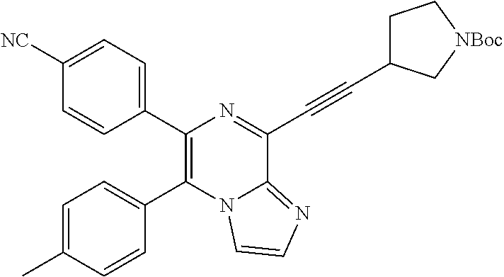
C1(C2=C(C3=CC=C(C)C=C3)N3C(=NC=C3)C(C#CC3CC[NBoc]C3)=N2)=CC=C([NC])C=C1
